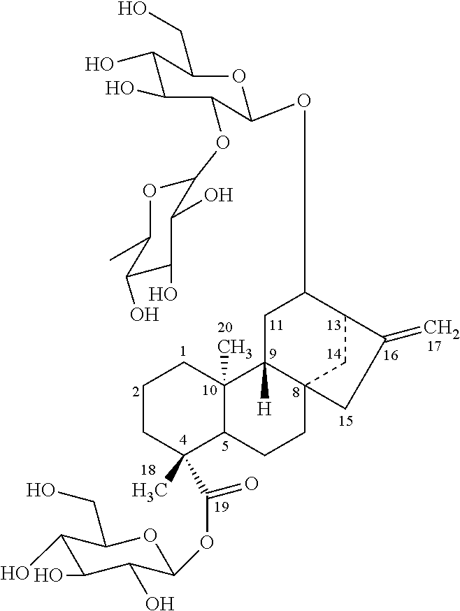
C1CC(C)(C(=O)OC2OC(CO)C(O)C(O)C2O)C2C(C)(C1)C1([H])C3(CC2)CC(C(=C)C3)C(OC2C(OC3OC(C)C(O)C(O)C3O)C(O)C(O)C(CO)O2)C1
